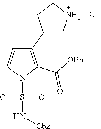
C1(C2CNCC2)=C(C([OBn])=O)N(S(=O)(=O)N[Cbz])C=C1.[Cl-]
